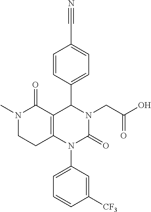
C1([CF3])=CC(N2C3=C(C(C4=CC=C(C#N)C=C4)N(CC(O)=O)C2=O)C(=O)N(C)CC3)=CC=C1
